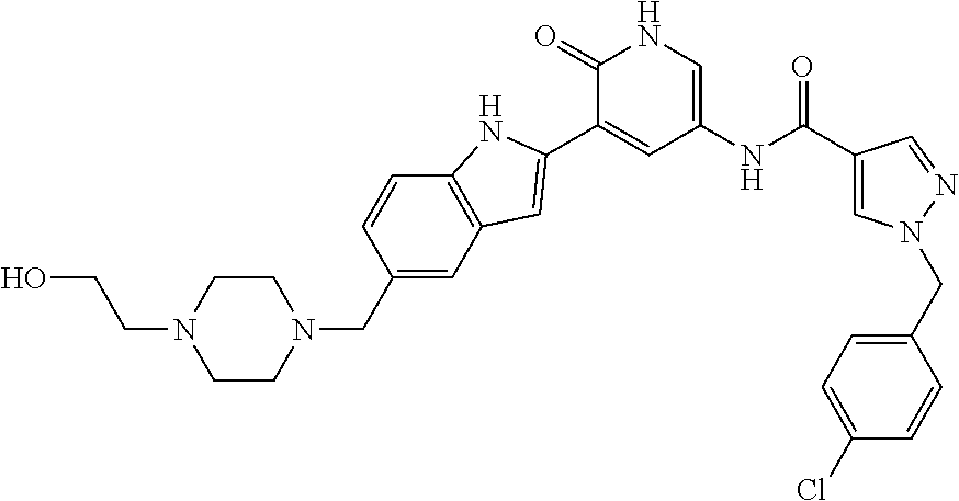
C1(C(NC2=CNC(=O)C(C3=CC4=C(C=CC(CN5CCN(CCO)CC5)=C4)N3)=C2)=O)=CN(CC2=CC=C(Cl)C=C2)N=C1
